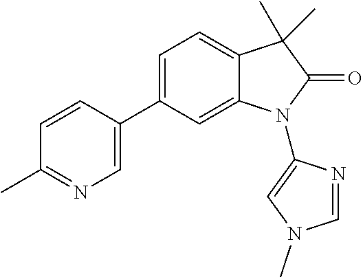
C1=C(C2=CC=C3C(=C2)N(C2=CN(C)C=N2)C(=O)C3(C)C)C=CC(C)=N1
